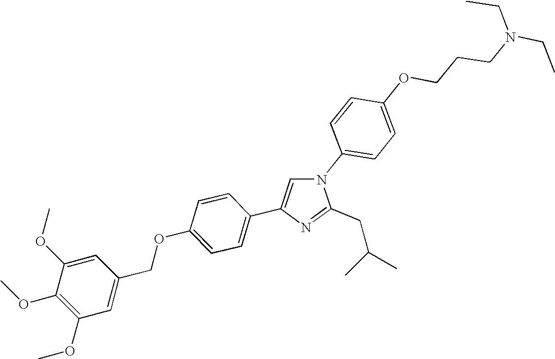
N1(C2=CC=C(OCCCN(CC)CC)C=C2)C=C(C2=CC=C(OCC3=CC(OC)=C(OC)C(OC)=C3)C=C2)N=C1CC(C)C
